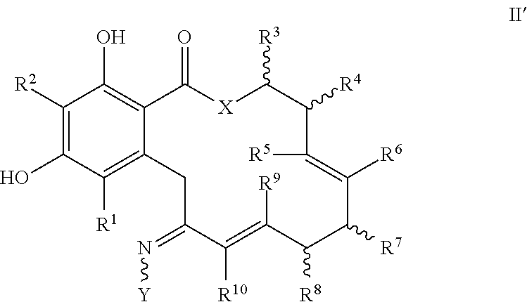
C1([R2])=C(O)C([R1])=C2C(=C1O)C(=O)[X]C([R3])C([R4])C([R5])=C([R6])C([R7])C([R8])C([R9])=C([R10])C(=N[Y])C2
